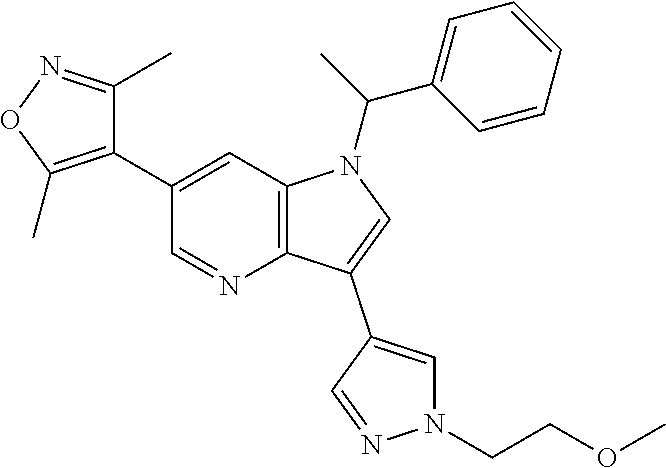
C12=C(C=C(C3=C(C)ON=C3C)C=N1)N(C(C1=CC=CC=C1)C)C=C2C1=CN(CCOC)N=C1
